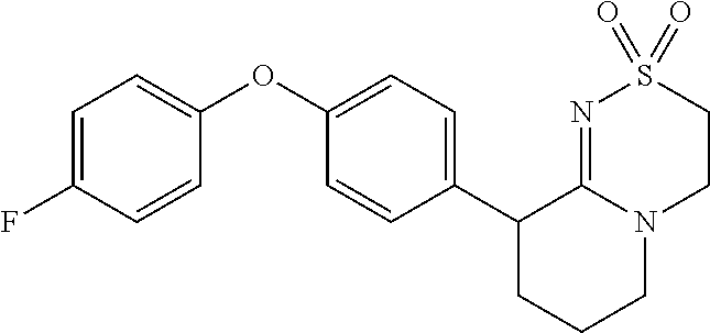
C1(C2=CC=C(OC3=CC=C(F)C=C3)C=C2)CCCN2C1=NS(=O)(=O)CC2
